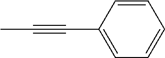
CC#CC1=CC=CC=C1
